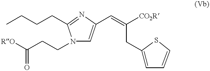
N1(CCC([RO])=O)C=C(C=C([CO2R])CC2=CC=CS2)N=C1CCCC
